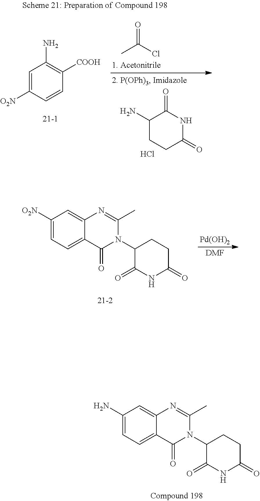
C1=C([O2N])C=CC([COOH])=C1N.C1(N)CCC(=O)NC1=O.Cl.CC(Cl)=O.C1([O2N])=CC=C2C(=C1)N=C(C)N(C1C(=O)NC(=O)CC1)C2=O.[Pd(OH)2].[DMF].C1(N)=CC=C2C(=C1)N=C(C)N(C1C(=O)NC(=O)CC1)C2=O
